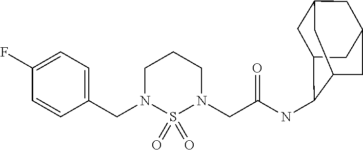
C1(CN2S(=O)(=O)N(CC(NC3C4CC5CC(CC3C5)C4)=O)CCC2)=CC=C(F)C=C1
